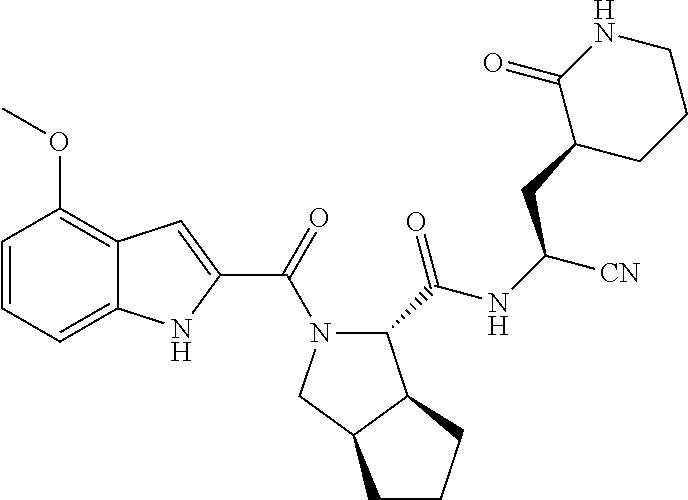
C1=CC=C2C(=C1OC)C=C(C(=O)N1C(C(NC([CN])CC3CCCNC3=O)=O)C3C(C1)CCC3)N2
